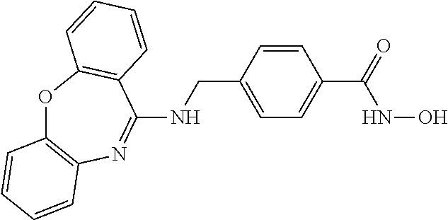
O1C2=C(N=C(NCC3=CC=C(C(NO)=O)C=C3)C3=C1C=CC=C3)C=CC=C2
